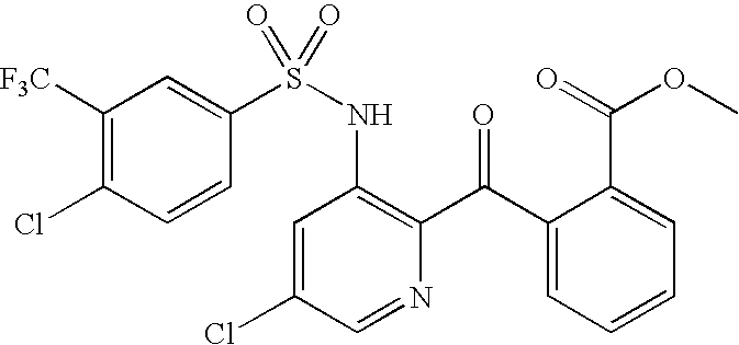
C1([F3C])=C(Cl)C=CC(S(NC2=C(C(C3=CC=CC=C3C(OC)=O)=O)N=CC(Cl)=C2)(=O)=O)=C1
